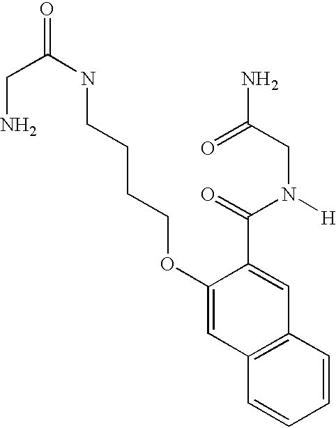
C(NCCCCOC1=CC2=C(C=C1C(=O)N([H])CC(N)=O)C=CC=C2)(=O)CN
